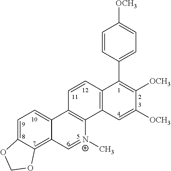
C1=C2C(=C3C(=C1)C1=C([N+](C)=C3)C3=C(C=C1)C(C1=CC=C([OCH3])C=C1)=C([OCH3])C([OCH3])=C3)OCO2
